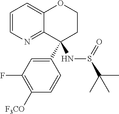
C1=CN=C2C(=C1)OCCC2(C1=CC(F)=C([F3CO])C=C1)NS(=O)C(C)(C)C
